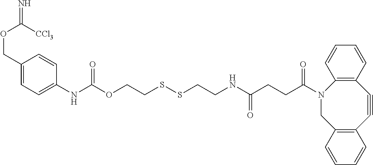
O(C([CCl3])=N)CC1=CC=C(NC(OCCSSCCNC(CCC(N2CC3=C(C#CC4=C2C=CC=C4)C=CC=C3)=O)=O)=O)C=C1
